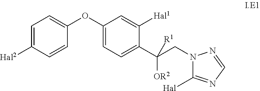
C1=C([Hal2])C=CC(OC2=CC=C(C(CN3C([Hal])=NC=N3)([R1])[OR2])C([Hal1])=C2)=C1
